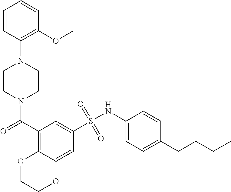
N1(C(=O)C2=C3C(=CC(S(NC4=CC=C(CCCC)C=C4)(=O)=O)=C2)OCCO3)CCN(C2=C(OC)C=CC=C2)CC1
